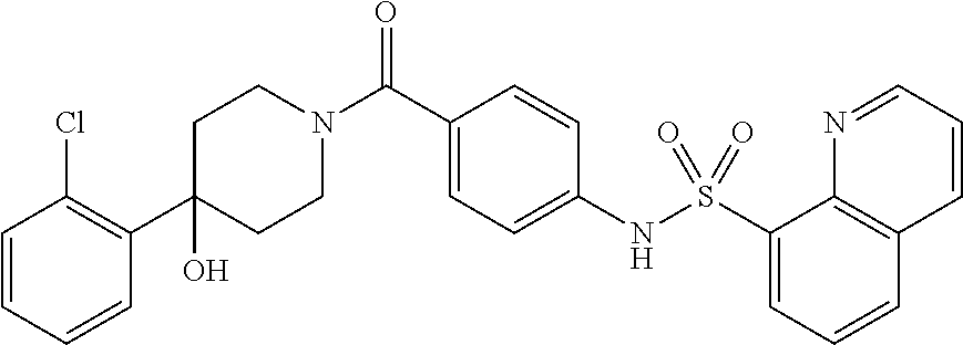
C1(O)(C2=C(Cl)C=CC=C2)CCN(C(C2=CC=C(NS(C3=CC=CC4=C3N=CC=C4)(=O)=O)C=C2)=O)CC1
